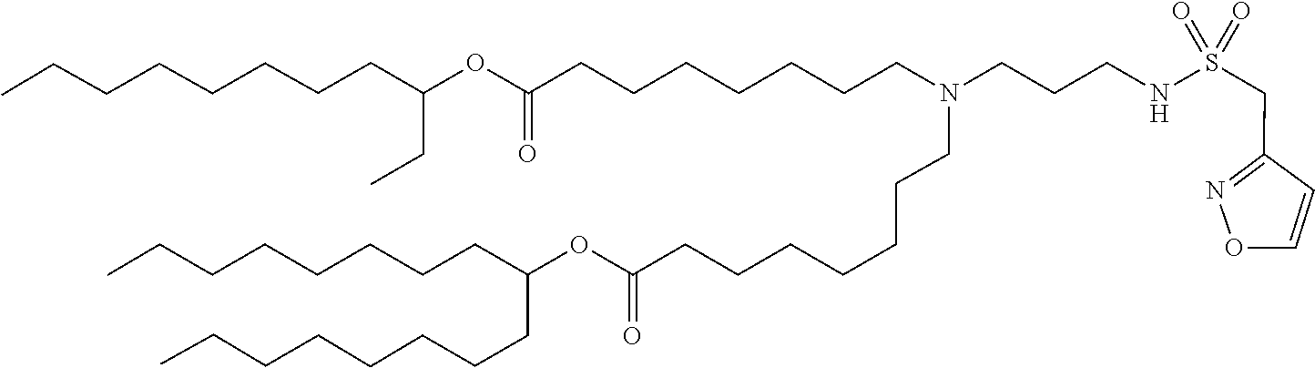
O(C(=O)CCCCCCCN(CCCCCCCC(OC(CCCCCCCC)CCCCCCCC)=O)CCCNS(CC1=NOC=C1)(=O)=O)C(CC)CCCCCCCC
